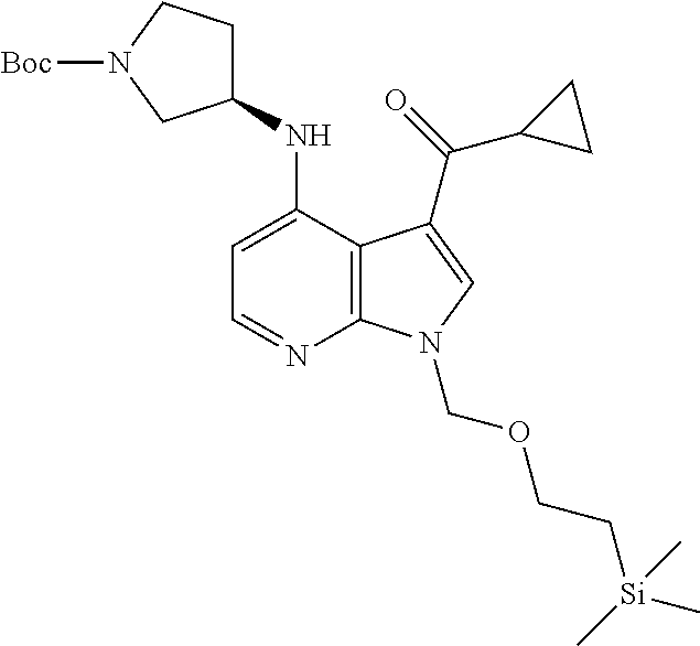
C1(NC2=CC=NC3=C2C(C(=O)C2CC2)=CN3COCC[Si](C)(C)C)CCN([Boc])C1
